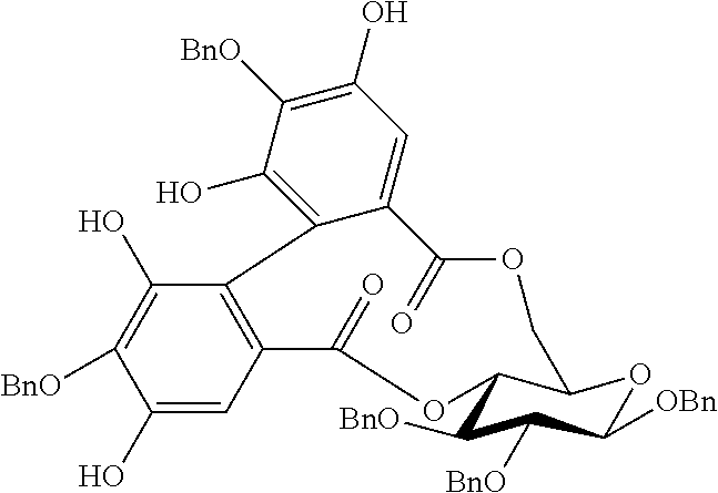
C1(O)=CC2=C(C(O)=C1[BnO])C1=C(O)C([BnO])=C(O)C=C1C(=O)OCC1C(C([BnO])C([BnO])C([OBn])O1)OC2=O
